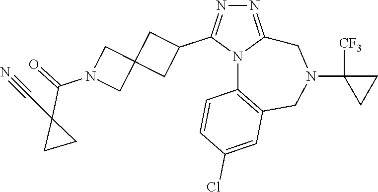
N1=C2N(C(C3CC4(C3)CN(C(=O)C3(C#N)CC3)C4)=N1)C1=C(CN(C3([CF3])CC3)C2)C=C(Cl)C=C1
